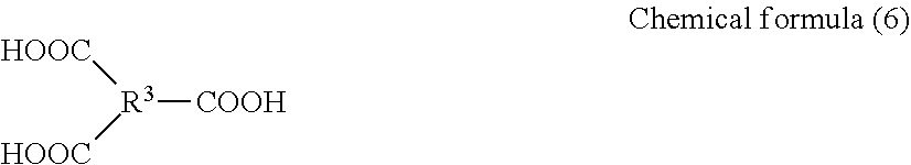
[R3]([COOH])([HOOC])[HOOC]
